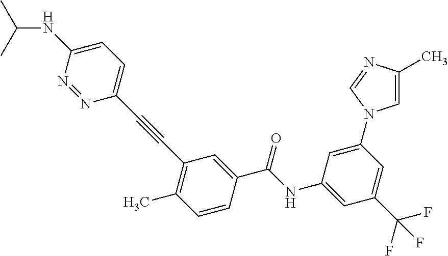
C1=C(C(F)(F)F)C=C(NC(C2=CC(C#CC3=CC=C(NC(C)C)N=N3)=C(C)C=C2)=O)C=C1N1C=C(C)N=C1
